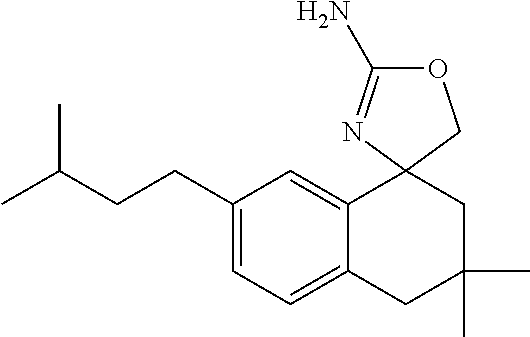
C1(CCC(C)C)=CC=C2C(=C1)C1(CC(C)(C)C2)N=C(N)OC1
